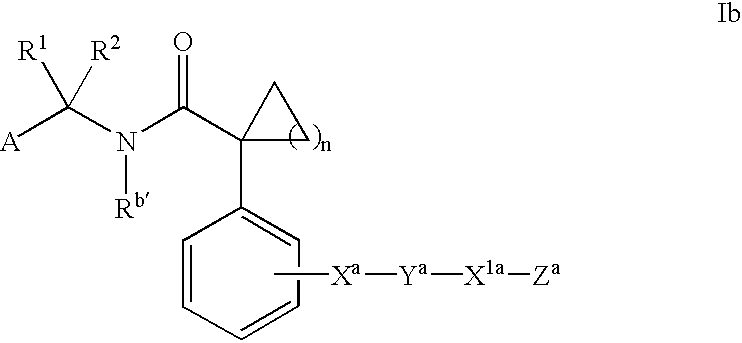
[A]C(N(C(C1(C2=CC=CC=C2)CC1)=O)[Rb])([R1])[R2].C[Xa][Ya][X1a][Za]
